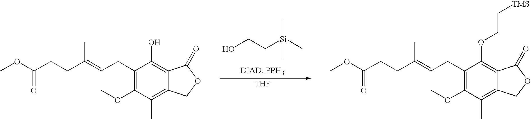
OCC[Si](C)(C)C.[THF].C1(CC=C(CCC(OC)=O)C)=C(OC)C(C)=C2C(=C1O)C(=O)OC2.C1(CC=C(CCC(OC)=O)C)=C(OC)C(C)=C2C(=C1OCC[TMS])C(=O)OC2
